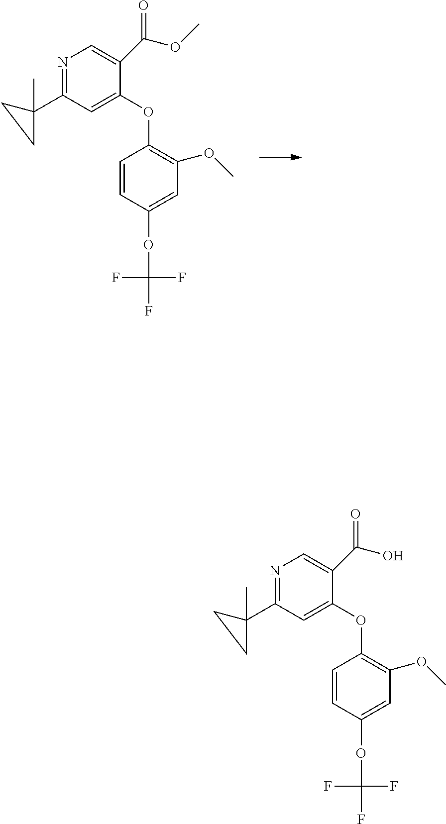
C1=CC(OC(F)(F)F)=CC(OC)=C1OC1=CC(C2(C)CC2)=NC=C1C(OC)=O.C1=CC(OC(F)(F)F)=CC(OC)=C1OC1=CC(C2(C)CC2)=NC=C1C(O)=O
